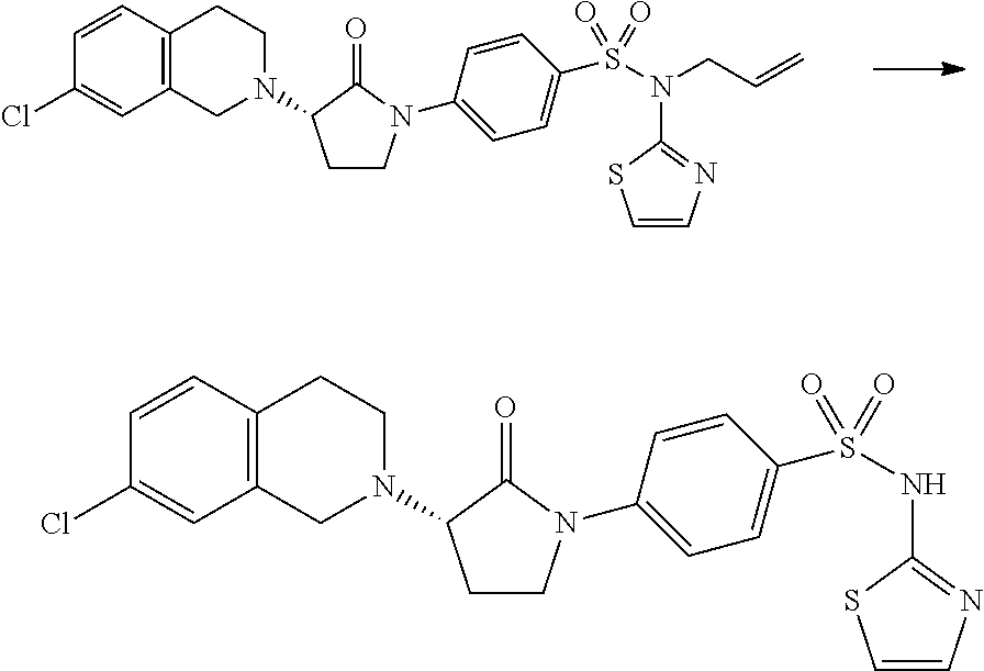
C1CN(C2=CC=C(S(N(C3=NC=CS3)CC=C)(=O)=O)C=C2)C(=O)C1N1CC2=C(C=CC(Cl)=C2)CC1.C1CN(C2=CC=C(S(NC3=NC=CS3)(=O)=O)C=C2)C(=O)C1N1CC2=C(C=CC(Cl)=C2)CC1
